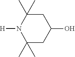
[H]N1C(C)(C)CC(O)CC1(C)C
